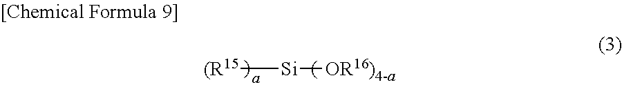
[Si]([OR16)4-a])[(R15]
